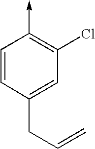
C1=CC(->C)=C(Cl)C=C1CC=C
